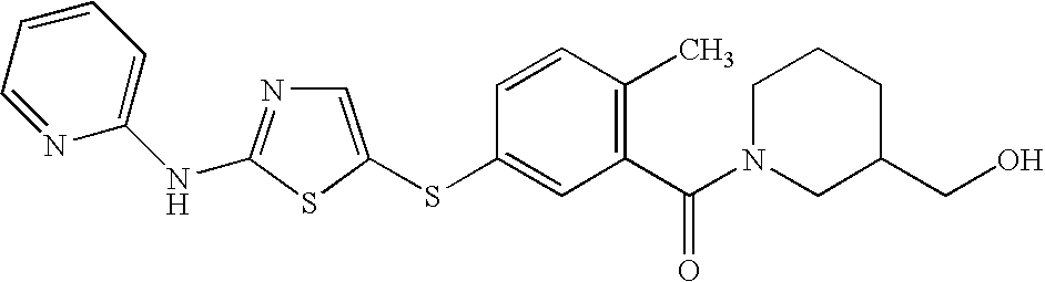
C1=C(SC2=CC(C(N3CC(CO)CCC3)=O)=C(C)C=C2)SC(NC2=CC=CC=N2)=N1
